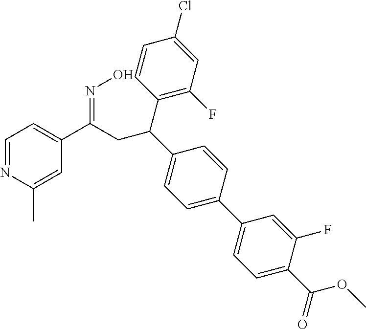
C1=NC(C)=CC(C(CC(C2=CC=C(C3=CC=C(C(OC)=O)C(F)=C3)C=C2)C2=C(F)C=C(Cl)C=C2)=NO)=C1
